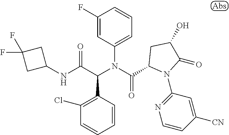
C1=CC(C(C(NC2CC(F)(F)C2)=O)N(C(=O)C2N(C3=NC=CC([CN])=C3)C(=O)C(O)C2)C2=CC=CC(F)=C2)=C(Cl)C=C1
